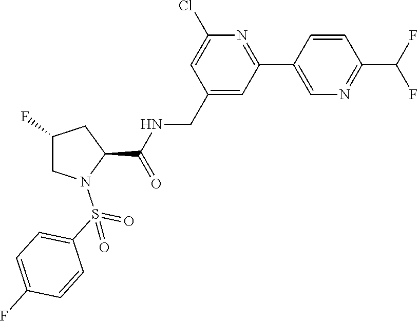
C1=C(Cl)N=C(C2=CN=C(C(F)F)C=C2)C=C1CNC(C1N(S(C2=CC=C(F)C=C2)(=O)=O)CC(F)C1)=O
